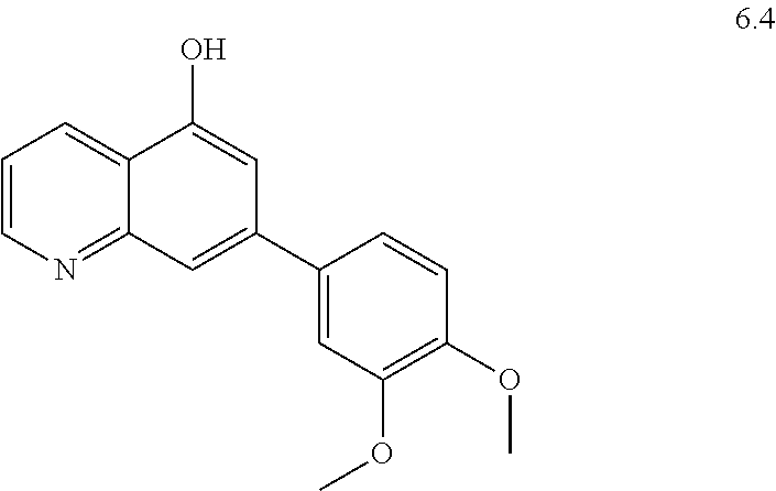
C1=CN=C2C(=C1)C(O)=CC(C1=CC(OC)=C(OC)C=C1)=C2
